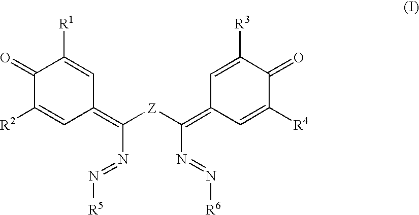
C1(=O)C([R2])=CC(=C([Z]C(=C2C=C([R3])C(=O)C([R4])=C2)N=N[R6])N=N[R5])C=C1[R1]
